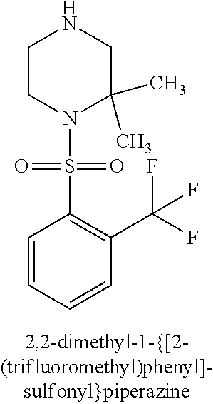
C1CN(S(=O)(=O)C2=C(C(F)(F)F)C=CC=C2)C(C)(C)CN1
